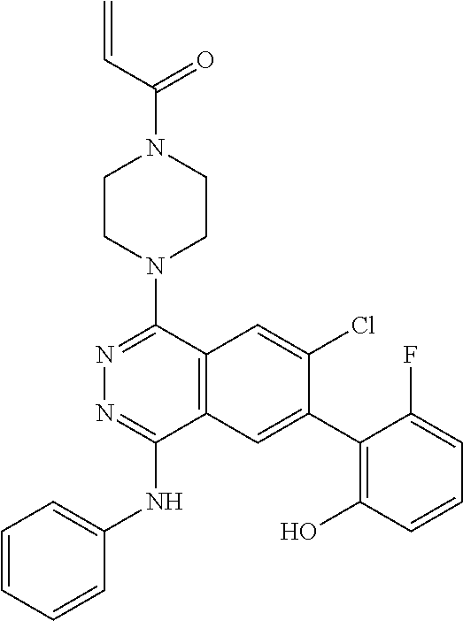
C12=C(C=C(C3=C(O)C=CC=C3F)C(Cl)=C1)C(NC1=CC=CC=C1)=NN=C2N1CCN(C(C=C)=O)CC1
